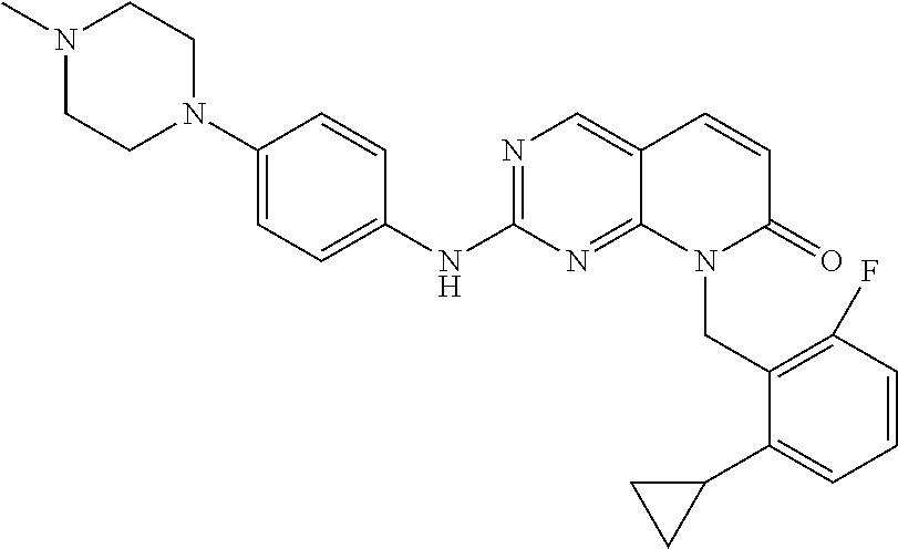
N1(C)CCN(C2=CC=C(NC3=NC=C4C(=N3)N(CC3=C(F)C=CC=C3C3CC3)C(=O)C=C4)C=C2)CC1
